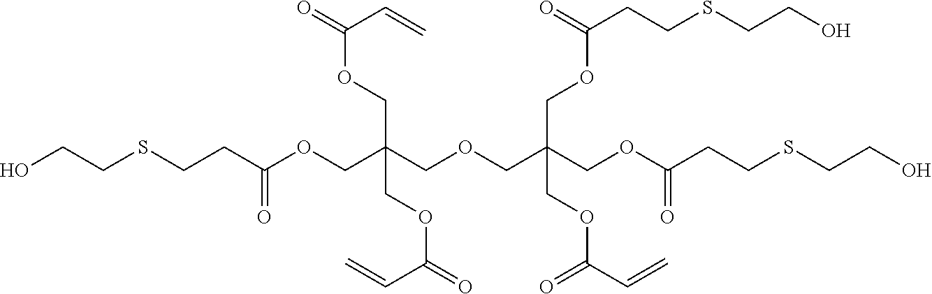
OCCSCCC(OCC(COCC(COC(CCSCCO)=O)(COC(CCSCCO)=O)COC(C=C)=O)(COC(=O)C=C)COC(=O)C=C)=O
